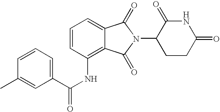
C1=CC=C2C(=C1NC(C1=CC=CC(C)=C1)=O)C(=O)N(C1CCC(=O)NC1=O)C2=O
